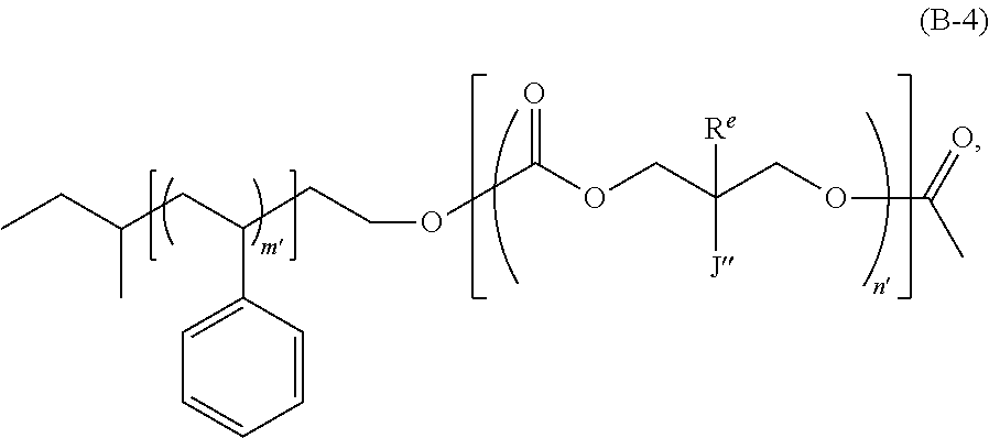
C([Re])([J])(COC(=O)OCCC(C1=CC=CC=C1)CC(C)CC)COC(C)=O
